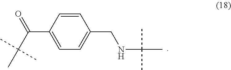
C1=C(C(C(C)(C)C)=O)C=CC(CNC(C)(C)C)=C1
